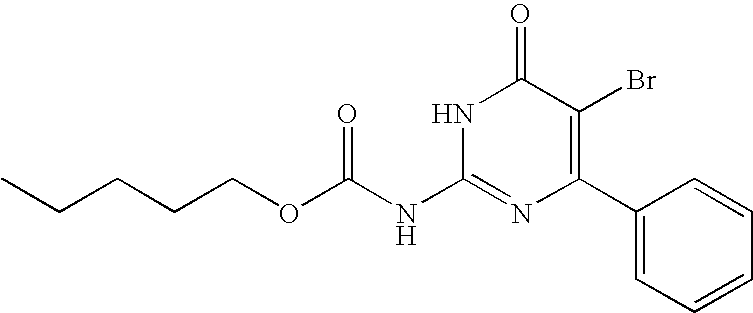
C(COC(NC1=NC(C2=CC=CC=C2)=C(Br)C(=O)N1)=O)CCC
